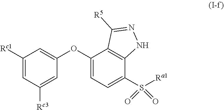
C1([Rc1])=CC([Rc3])=CC(OC2=CC=C(S([Ra1])(=O)=O)C3=C2C([R5])=NN3)=C1
